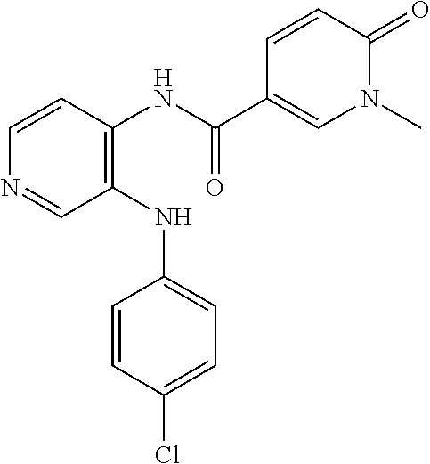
C1(NC2=CC=C(Cl)C=C2)=C(NC(C2=CN(C)C(=O)C=C2)=O)C=CN=C1
